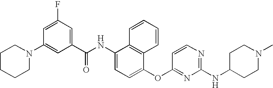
N1(C2=CC(C(NC3=CC=C(OC4=NC(NC5CCN(C)CC5)=NC=C4)C4=C3C=CC=C4)=O)=CC(F)=C2)CCCCC1
